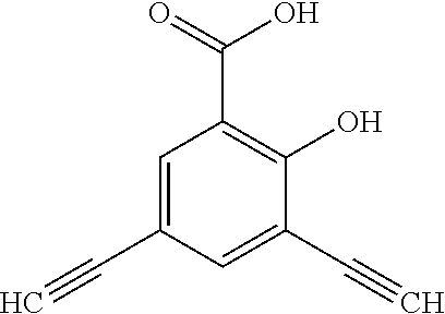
C1=C(C#C)C=C(C#C)C(O)=C1C(=O)O
